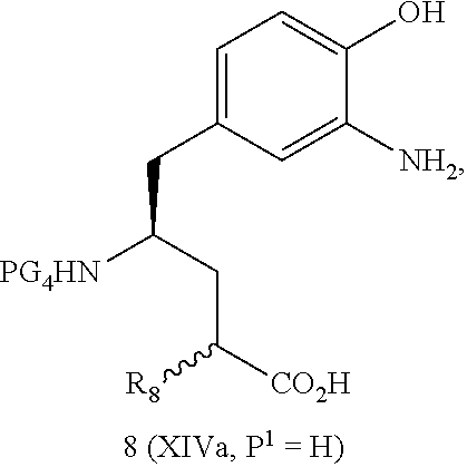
C1([NH2])=CC(CC(CC([CO2H])[R8])[PG4HN])=CC=C1O
